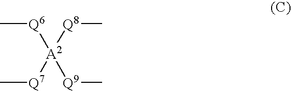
C[Q6][A2]([Q7]C)([Q8]C)[Q9]C
